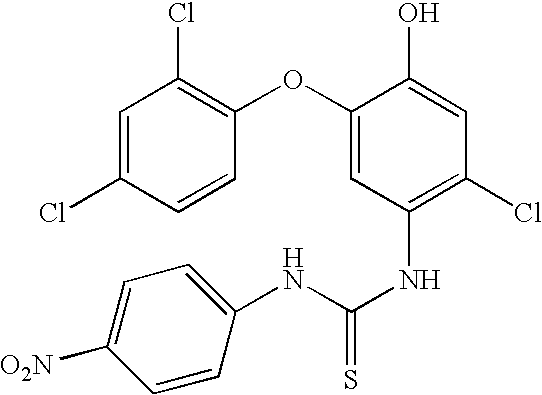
C1=C(Cl)C=CC(OC2=CC(NC(=S)NC3=CC=C([O2N])C=C3)=C(Cl)C=C2O)=C1Cl
